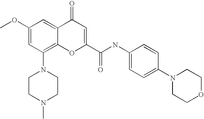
C1(OC)=CC(N2CCN(C)CC2)=C2C(=C1)C(=O)C=C(C(=O)NC1=CC=C(N3CCOCC3)C=C1)O2
